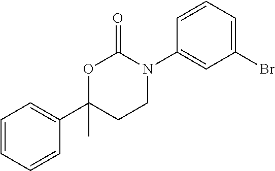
O1C(C2=CC=CC=C2)(C)CCN(C2=CC(Br)=CC=C2)C1=O
